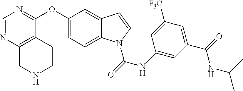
C1=NC2=C(C(OC3=CC=C4C(=C3)C=CN4C(NC3=CC(C(=O)NC(C)C)=CC([F3C])=C3)=O)=N1)CCNC2
